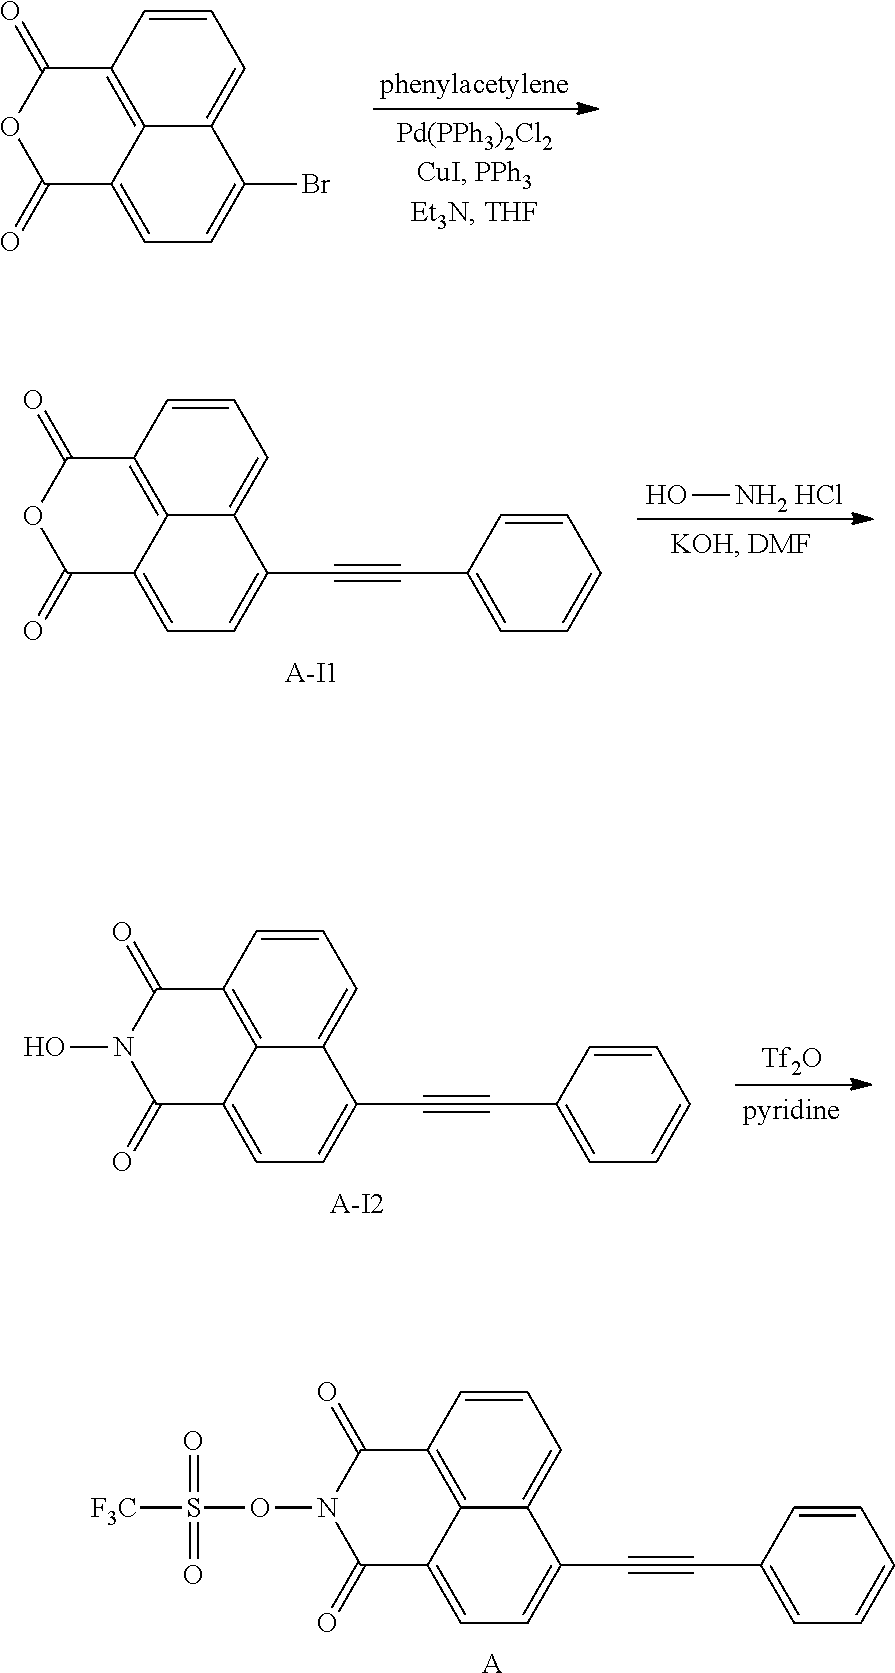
C12=C3C(=CC=C(Br)C3=CC=C1)C(=O)OC2=O.[ HO][NH2 HCl].C12=C3C(=CC=C(C#CC4=CC=CC=C4)C3=CC=C1)C(=O)OC2=O.[A-I1].[Tf2O].C12=C3C(=CC=C(C#CC4=CC=CC=C4)C3=CC=C1)C(=O)N(O)C2=O.[A-I2].C12=C3C(=CC=C(C#CC4=CC=CC=C4)C3=CC=C1)C(=O)N(OS([F3C])(=O)=O)C2=O.[A]
